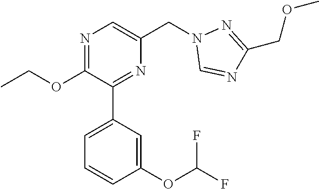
C1(OCC)=NC=C(CN2C=NC(COC)=N2)N=C1C1=CC=CC(OC(F)F)=C1
